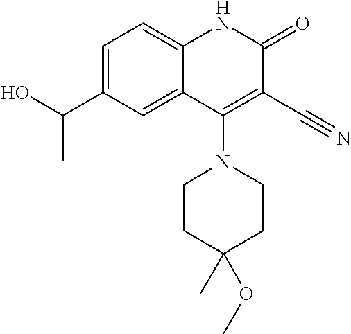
C1=C(C(C)O)C=C2C(=C1)NC(=O)C(C#N)=C2N1CCC(C)(OC)CC1
